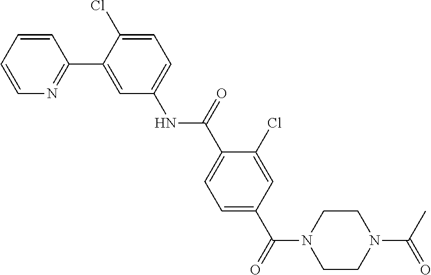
C1=CC=CN=C1C1=CC(NC(C2=CC=C(C(=O)N3CCN(C(C)=O)CC3)C=C2Cl)=O)=CC=C1Cl
